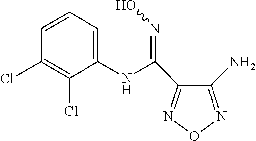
C1(NC(=NO)C2=NON=C2N)=CC=CC(Cl)=C1Cl
